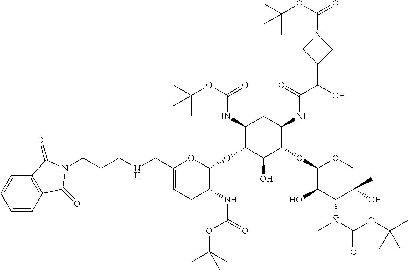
C1(CNCCCN2C(=O)C3=C(C=CC=C3)C2=O)=CCC(NC(=O)OC(C)(C)C)C(OC2C(O)C(OC3C(O)C(N(C)C(OC(C)(C)C)=O)C(O)(C)CO3)C(NC(C(O)C3CN(C(OC(C)(C)C)=O)C3)=O)CC2NC(OC(C)(C)C)=O)O1
